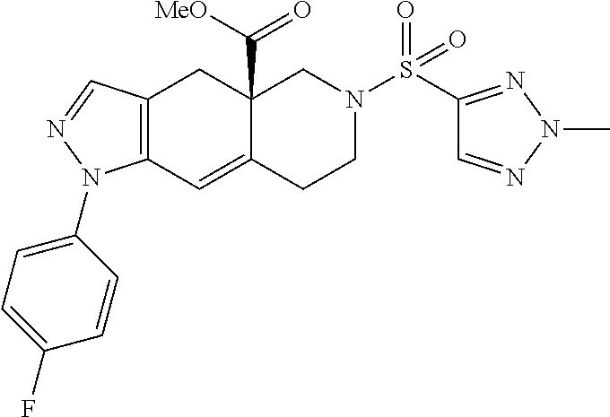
C12=C(C=NN1C1=CC=C(F)C=C1)CC1(C(=O)[MeO])C(=C2)CCN(S(C2=NN(C)N=C2)(=O)=O)C1
